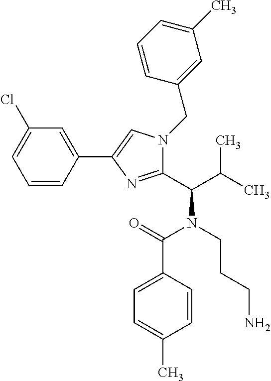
C1=CC(C2=CN(CC3=CC(C)=CC=C3)C(C(C(C)C)N(CCCN)C(=O)C3=CC=C(C)C=C3)=N2)=CC(Cl)=C1
